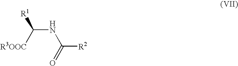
N(C([R3OOC])[R1])C([R2])=O
